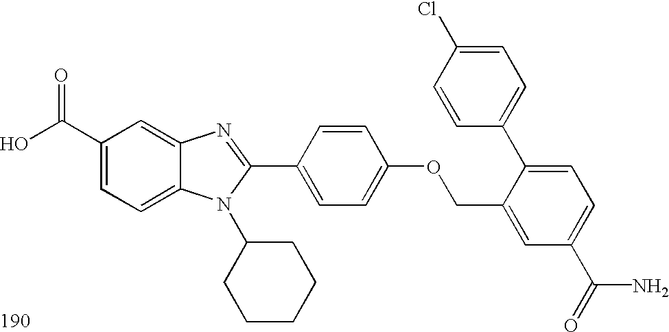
OC(C1=CC=C2C(=C1)N=C(C1=CC=C(OCC3=CC(C(=O)N)=CC=C3C3=CC=C(Cl)C=C3)C=C1)N2C1CCCCC1)=O
